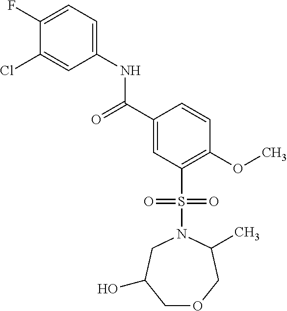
C1(F)=CC=C(NC(C2=CC(S(=O)(=O)N3CC(O)COCC3C)=C(OC)C=C2)=O)C=C1Cl
